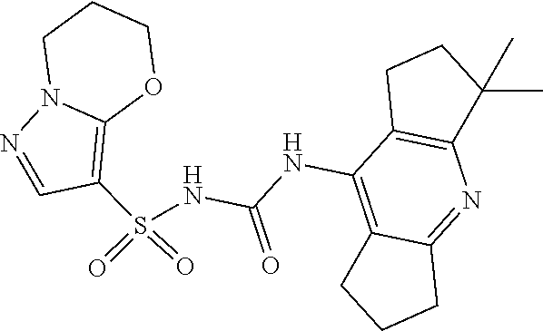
C(NC1=C2C(=NC3=C1CCC3(C)C)CCC2)(=O)NS(C1=C2N(N=C1)CCCO2)(=O)=O
